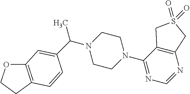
O1C2=C(CC1)C=CC(C(N1CCN(C3=NC=NC4=C3CS(=O)(=O)C4)CC1)C)=C2
